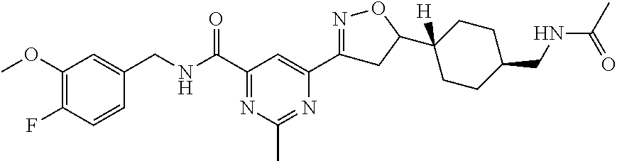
C1(OC)=C(F)C=CC(CNC(C2=NC(C)=NC(C3=NOC(C4([H])CCC(CNC(C)=O)CC4)C3)=C2)=O)=C1
